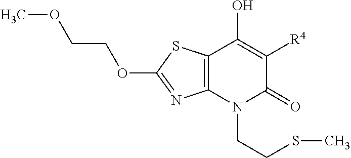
C12=C(N(CCSC)C(=O)C([R4])=C1O)N=C(OCCOC)S2
